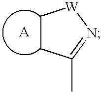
[A].C1C[W]N=C1C
